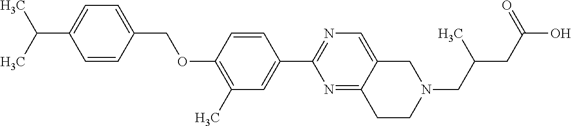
C1=CC(COC2=C(C)C=C(C3=NC=C4C(=N3)CCN(CC(CC(O)=O)C)C4)C=C2)=CC=C1C(C)C
